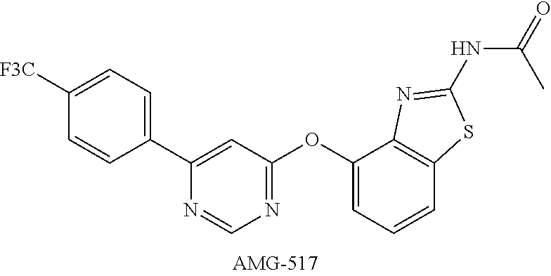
C1([F3C])=CC=C(C2=CC(OC3=CC=CC4=C3N=C(NC(=O)C)S4)=NC=N2)C=C1
